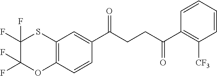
C12=C(C=CC(C(CCC(C3=C([CF3])C=CC=C3)=O)=O)=C1)OC(F)(F)C(F)(F)S2
